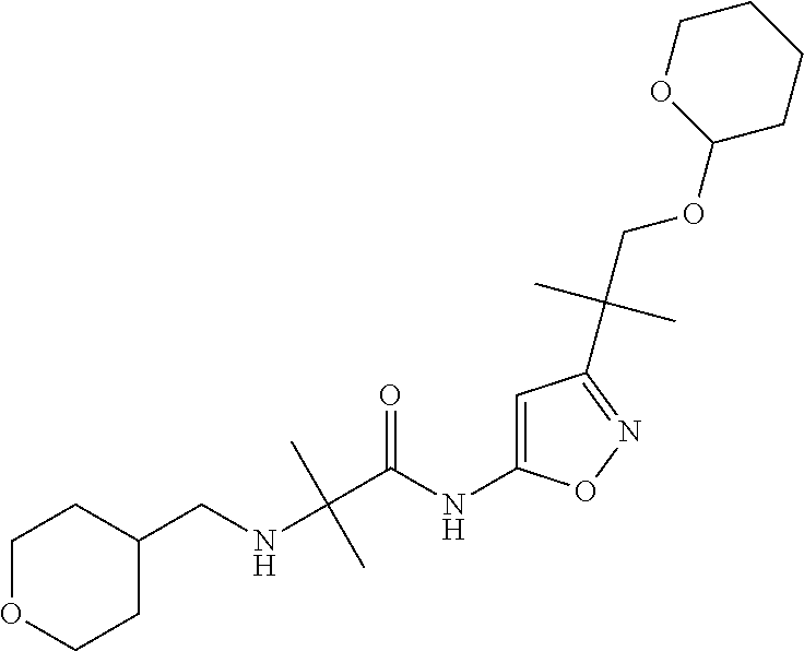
C1(CNC(C(NC2=CC(C(COC3CCCCO3)(C)C)=NO2)=O)(C)C)CCOCC1
